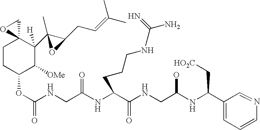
C1CC(OC(NCC(NC(C(NCC(NC(C2=CC=CN=C2)C[HO2C])O)=O)CCCNC(N)=N)=O)=O)C([OMe])C([H])(C2(C)C(CC=C(C)C)O2)C12CO2
